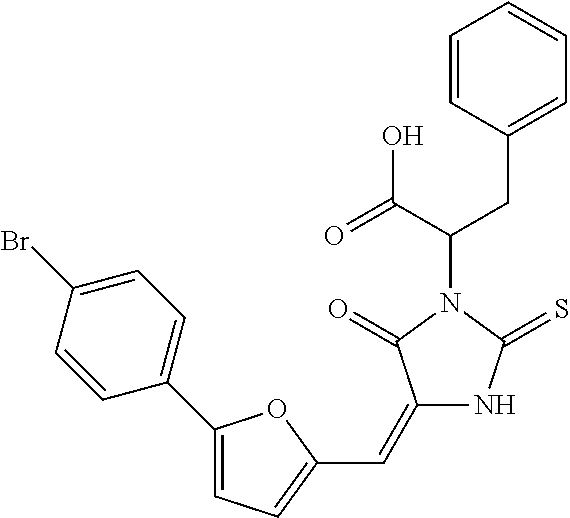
C1=CC(CC(C(=O)O)N2C(=O)C(=CC3=CC=C(C4=CC=C(Br)C=C4)O3)NC2=S)=CC=C1
